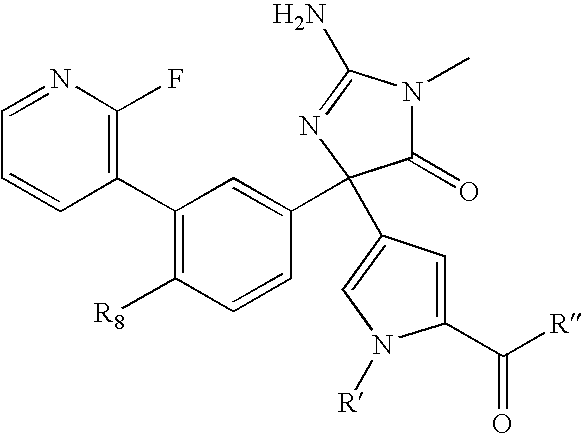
C1(=O)N(C)C(N)=NC1(C1=CC(C2=C(F)N=CC=C2)=C([R8])C=C1)C1=CN([R])C(C([R])=O)=C1
